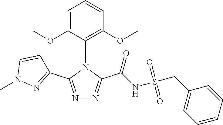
N1=C(C2=NN(C)C=C2)N(C2=C(OC)C=CC=C2OC)C(C(=O)NS(=O)(=O)CC2=CC=CC=C2)=N1
